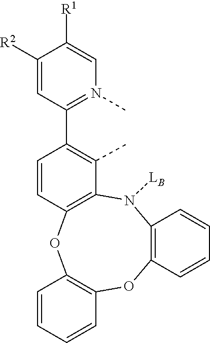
C12=C(N([LB])C3=C(OC4=C(O1)C=CC=C4)C=CC(C1=N(C)C=C([R1])C([R2])=C1)=C3C)C=CC=C2
